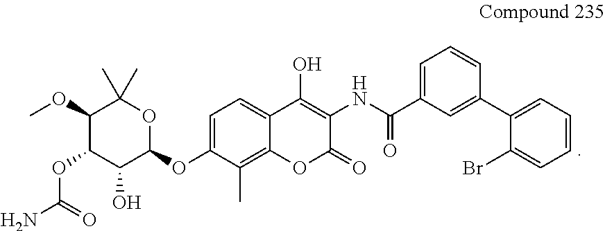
C1(OC)C(OC(N)=O)C(O)C(OC2=CC=C3C(=C2C)OC(=O)C(NC(=O)C2=CC=CC(C4=CC=CC=C4Br)=C2)=C3O)OC1(C)C
